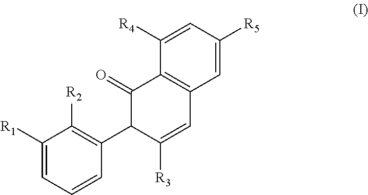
C1([R1])=CC=CC(C2C([R3])=CC3=C(C2=O)C([R4])=CC([R5])=C3)=C1[R2]
